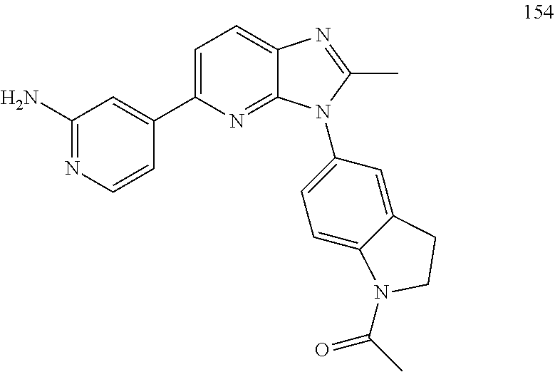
C1(C2=CC=C3C(=N2)N(C2=CC=C4C(=C2)CCN4C(C)=O)C(C)=N3)=CC(N)=NC=C1
